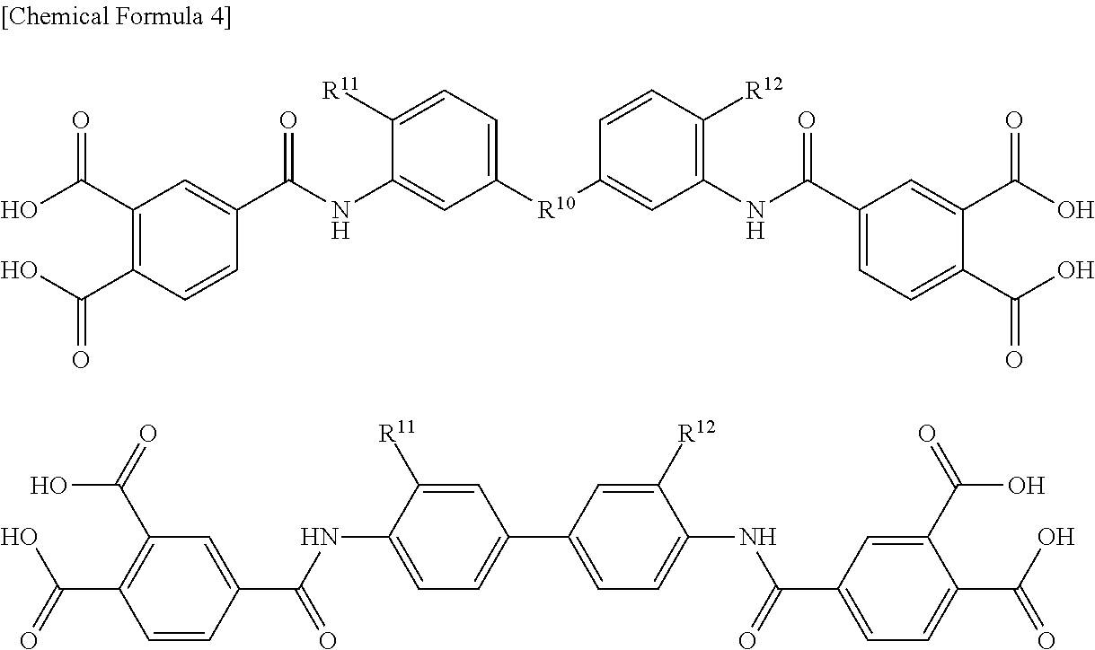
OC(C1=C(C(O)=O)C=CC(C(NC2=CC([R10]C3=CC(NC(C4=CC=C(C(O)=O)C(C(O)=O)=C4)=O)=C([R12])C=C3)=CC=C2[R11])=O)=C1)=O.C1=CC(C(=O)NC2=CC=C(C3=CC=C(NC(C4=CC=C(C(=O)O)C(C(O)=O)=C4)=O)C([R12])=C3)C=C2[R11])=CC(C(O)=O)=C1C(O)=O
